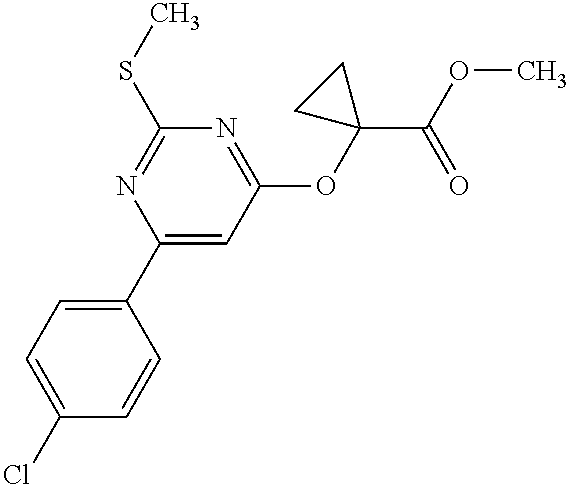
C1=C(Cl)C=CC(C2=CC(OC3(C(OC)=O)CC3)=NC(SC)=N2)=C1
